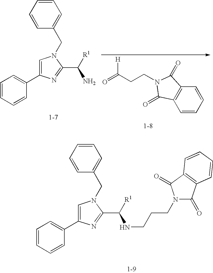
C1=CC=CC(C2=CN(CC3=CC=CC=C3)C(C([R1])NCCCN3C(=O)C4=C(C3=O)C=CC=C4)=N2)=C1.C1=CC=CC(C2=CN(CC3=CC=CC=C3)C(C([R1])N)=N2)=C1.C1=CC=CC2=C1C(=O)N(CCC(=O)[H])C2=O
